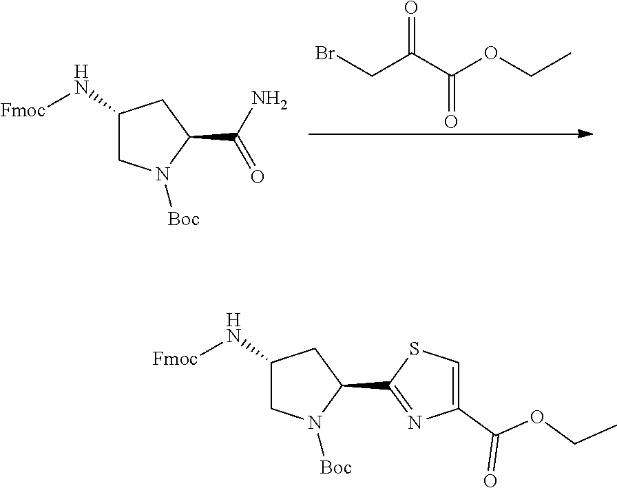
BrCC(C(OCC)=O)=O.C1(N[Fmoc])CN([Boc])C(C(N)=O)C1.C1(N[Fmoc])CN([Boc])C(C2=NC(C(OCC)=O)=CS2)C1
